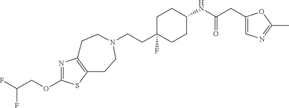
N1=C(OCC(F)F)SC2=C1CCN(CCC1(F)CCC(NC(CC3=CN=C(C)O3)=O)CC1)CC2
